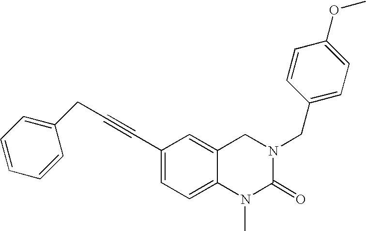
C(#CC1=CC=C2C(=C1)CN(CC1=CC=C(OC)C=C1)C(=O)N2C)CC1=CC=CC=C1
